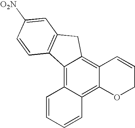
C12=C3C(=C4C(=C1CC1=C2C=CC([O2N])=C1)C=CCO4)C=CC=C3
